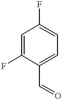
C1=C(F)C(C=O)=CC=C1F
